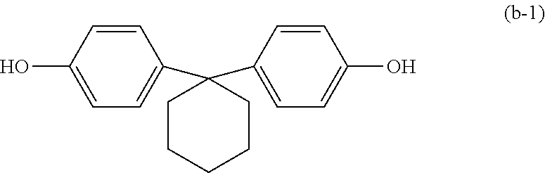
C1(C2(C3=CC=C(O)C=C3)CCCCC2)=CC=C(O)C=C1
